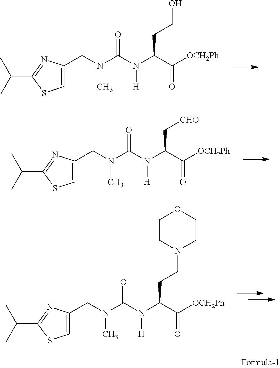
C1=C(CN(C(N(C(C([OCH2Ph])=O)CCO)[H])=O)C)N=C(C(C)C)S1.C1=C(CN(C(N(C(C([OCH2Ph])=O)C[CHO])[H])=O)C)N=C(C(C)C)S1.C1=C(CN(C(N(C(C([OCH2Ph])=O)CCN2CCOCC2)[H])=O)C)N=C(C(C)C)S1
